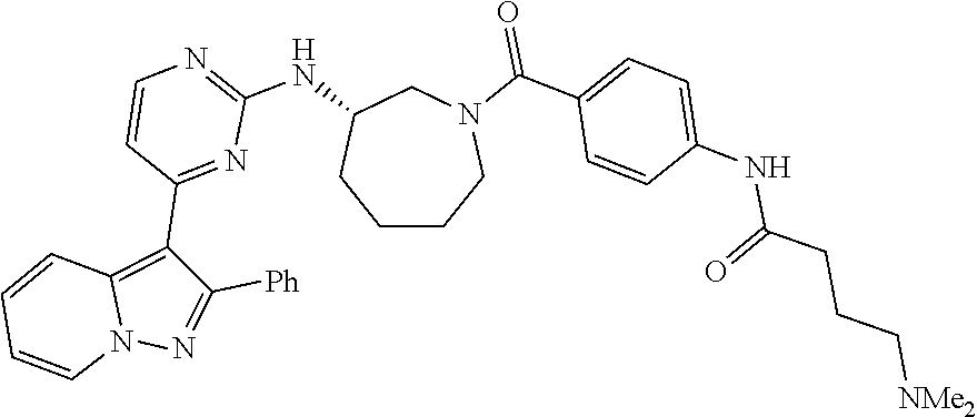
C1CCN(C(C2=CC=C(NC(CCC[NMe2])=O)C=C2)=O)CC(NC2=NC=CC(C3=C4N(N=C3[Ph])C=CC=C4)=N2)C1
